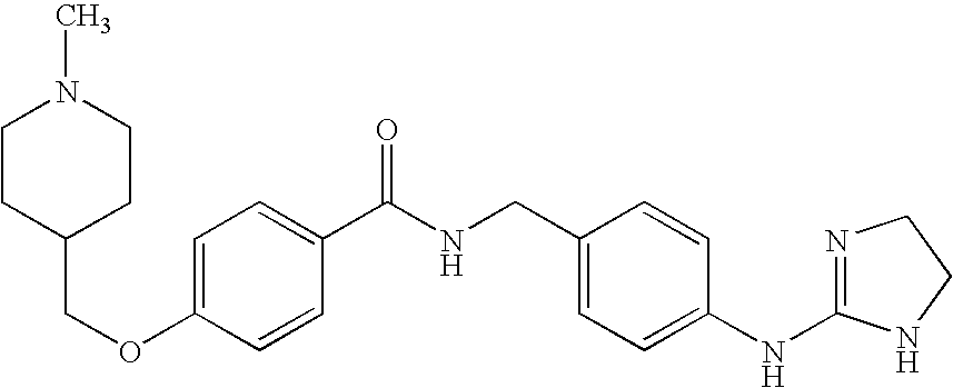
C1=C(OCC2CCN(C)CC2)C=CC(C(NCC2=CC=C(NC3=NCCN3)C=C2)=O)=C1
